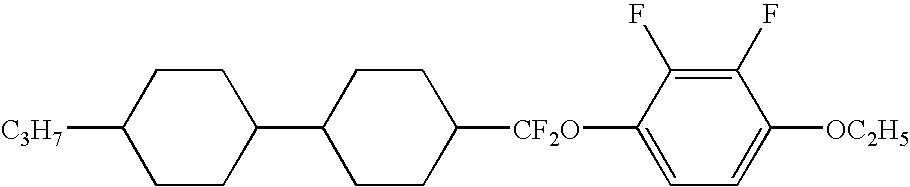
C1CC(C2CCC([CF2O]C3=CC=C([OC2H5])C(F)=C3F)CC2)CCC1[C3H7]
